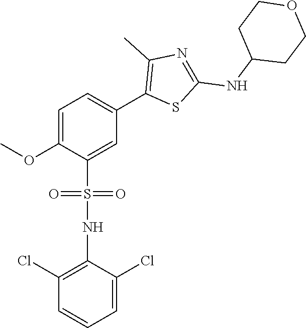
C1=C(OC)C(S(=O)(=O)NC2=C(Cl)C=CC=C2Cl)=CC(C2=C(C)N=C(NC3CCOCC3)S2)=C1
